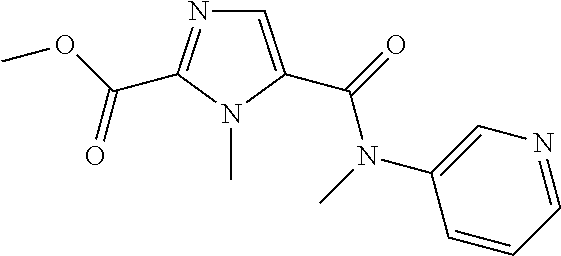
C1=C(C(=O)N(C)C2=CN=CC=C2)N(C)C(C(OC)=O)=N1
